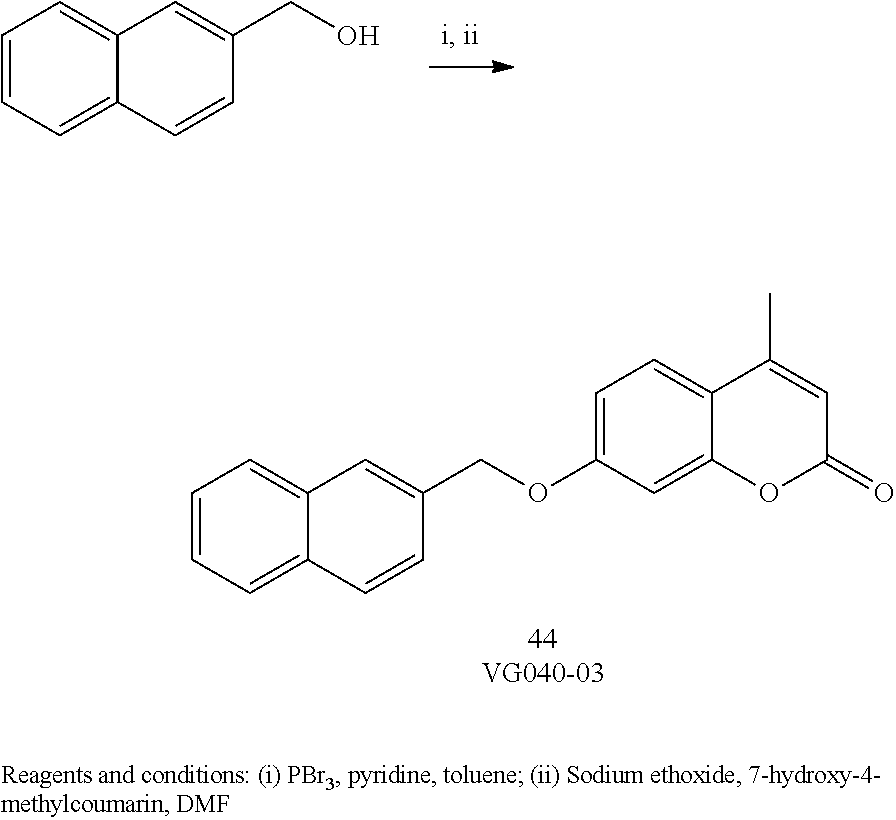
C1=CC=C2C(=C1)C=C(CO)C=C2.C1=C(OCC2=CC3=CC=CC=C3C=C2)C=C2C(=C1)C(C)=CC(=O)O2
